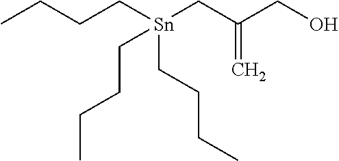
CCCC[Sn](CC(CO)=C)(CCCC)CCCC
